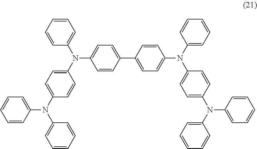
N(C1=CC=C(C2=CC=C(N(C3=CC=C(N(C4=CC=CC=C4)C4=CC=CC=C4)C=C3)C3=CC=CC=C3)C=C2)C=C1)(C1=CC=C(N(C2=CC=CC=C2)C2=CC=CC=C2)C=C1)C1=CC=CC=C1
